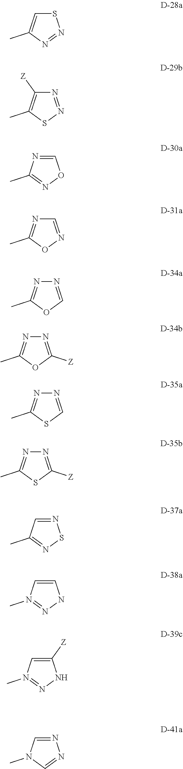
S1C=C(C)N=N1.N1=NSC(C)=C1[Z].C1=NC(C)=NO1.C1=NOC(C)=N1.N1=COC(C)=N1.N1=C([Z])OC(C)=N1.N1=CSC(C)=N1.N1=C([Z])SC(C)=N1.N1=CC(C)=NS1.C1=CN(C)=NN1.C1([Z])=CN(C)=NN1.N1=CN(C)C=N1
